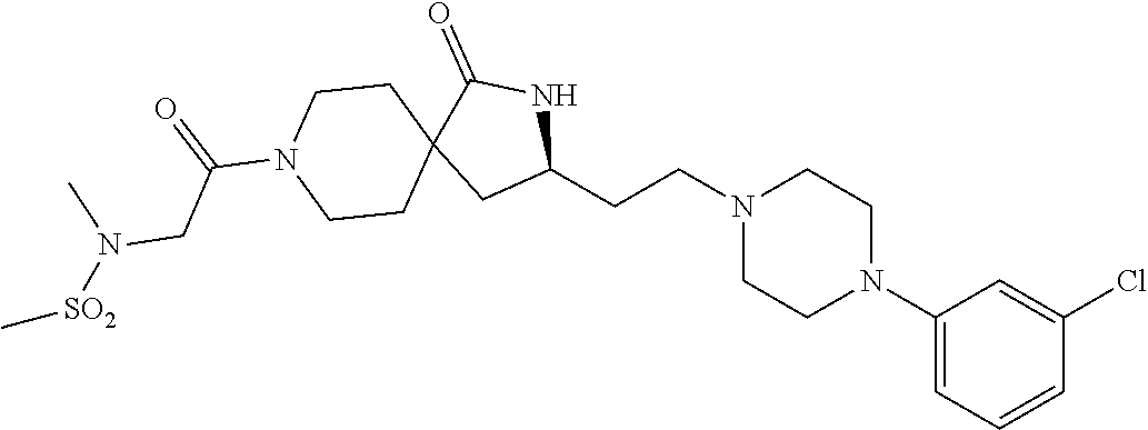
C1(N2CCN(CCC3NC(=O)C4(C3)CCN(C(=O)CN([SO2]C)C)CC4)CC2)=CC=CC(Cl)=C1
